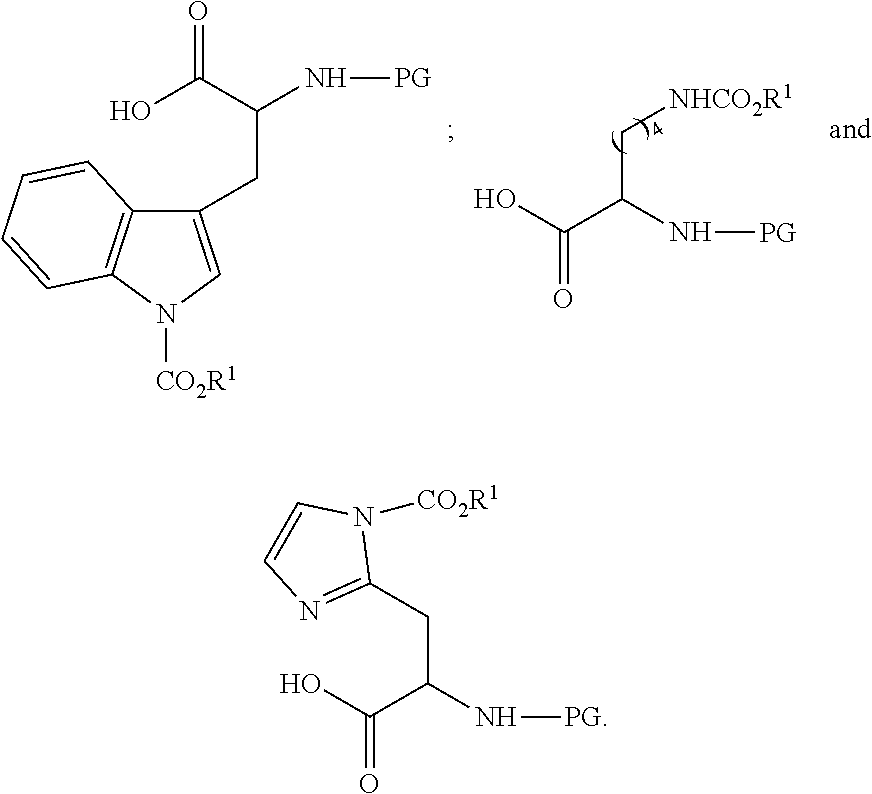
OC(C(N[PG])C[NHCO2R1])=O.C1(CC(C(=O)O)N[PG])=CN([CO2R1])C2=C1C=CC=C2.OC(C(N[PG])CC1=NC=CN1[CO2R1])=O
